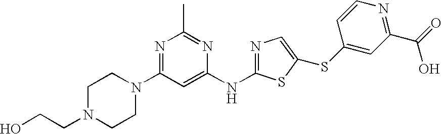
N1=C(N2CCN(CCO)CC2)C=C(NC2=NC=C(SC3=CC(C(=O)O)=NC=C3)S2)N=C1C
